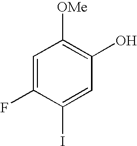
C1=C(F)C(I)=CC(O)=C1[OMe]
